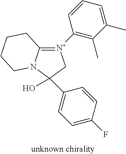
C12=[N+](C3=C(C)C(C)=CC=C3)CC(O)(C3=CC=C(F)C=C3)N1CCCC2
